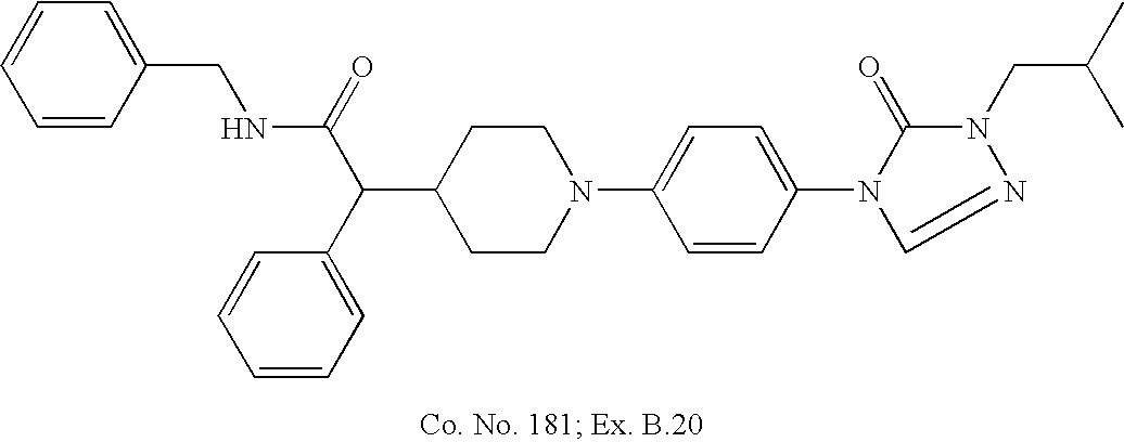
C1(C(C(=O)NCC2=CC=CC=C2)C2=CC=CC=C2)CCN(C2=CC=C(N3C(=O)N(CC(C)C)N=C3)C=C2)CC1
